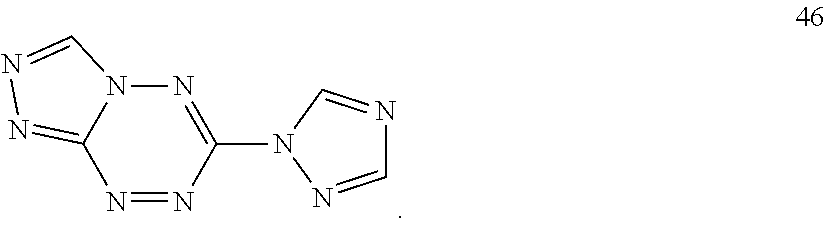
N12C(=NN=C1)N=NC(N1N=CN=C1)=N2
